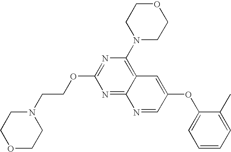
N1=C(OCCN2CCOCC2)N=C2C(=C1N1CCOCC1)C=C(OC1=CC=CC=C1C)C=N2
